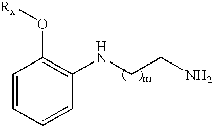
C1=CC=CC(NCCN)=C1O[Rx]
